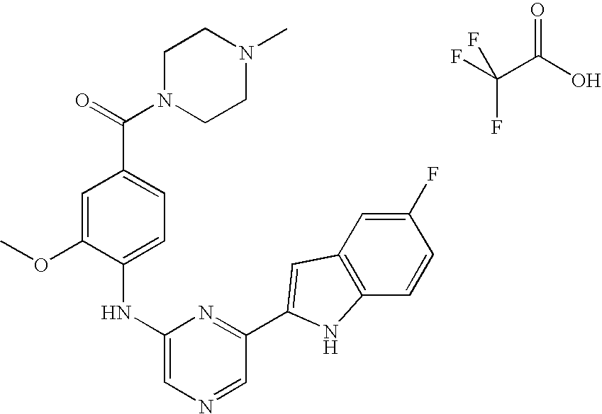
C1=C(OC)C(NC2=CN=CC(C3=CC4=C(C=CC(F)=C4)N3)=N2)=CC=C1C(=O)N1CCN(C)CC1.FC(C(O)=O)(F)F
